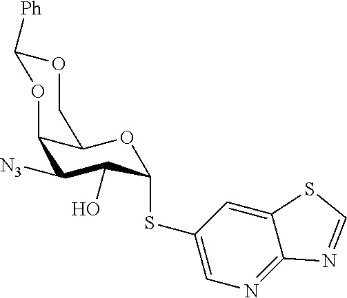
C1(SC2C(O)C([N3])C3C(O2)COC([Ph])O3)=CN=C2C(=C1)SC=N2
